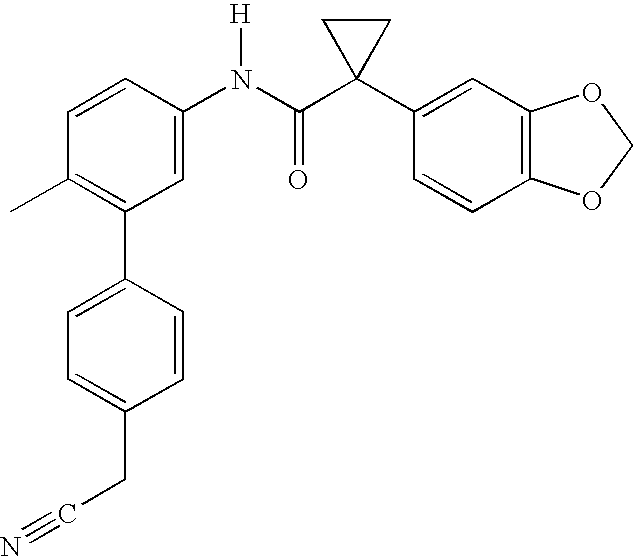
C1=CC(N(C(C2(C3=CC4=C(C=C3)OCO4)CC2)=O)[H])=CC(C2=CC=C(CC#N)C=C2)=C1C
